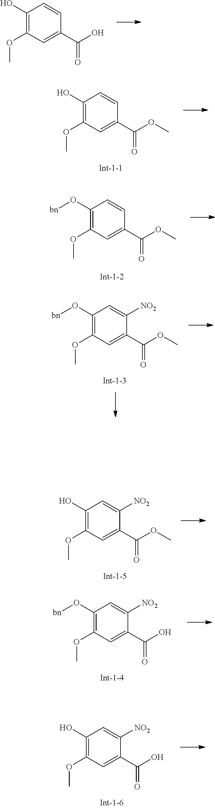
C1(O)=C(OC)C=C(C(O)=O)C=C1.C1(O)=C(OC)C=C(C(OC)=O)C=C1.C1(O[bn])=C(OC)C=C(C(OC)=O)C=C1.C1(O[bn])=C(OC)C=C(C(OC)=O)C([NO2])=C1.C1(O)=C(OC)C=C(C(OC)=O)C([NO2])=C1.C1(O[bn])=C(OC)C=C(C(O)=O)C([NO2])=C1.C1(O)=C(OC)C=C(C(O)=O)C([NO2])=C1
